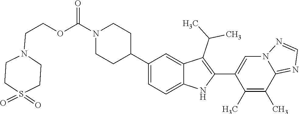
N1(C(OCCN2CCS(=O)(=O)CC2)=O)CCC(C2=CC=C3C(=C2)C(C(C)C)=C(C2=CN4C(=NC=N4)C(C)=C2C)N3)CC1
